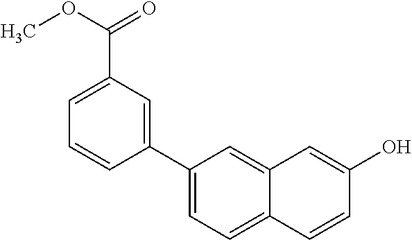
C1(C2=CC(C(OC)=O)=CC=C2)=CC=C2C(=C1)C=C(O)C=C2
